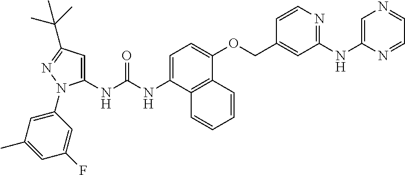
C1=C(NC(NC2=CC(C(C)(C)C)=NN2C2=CC(C)=CC(F)=C2)=O)C2=C(C(OCC3=CC(NC4=CN=CC=N4)=NC=C3)=C1)C=CC=C2
